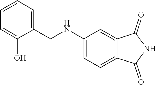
C1(NCC2=CC=CC=C2O)=CC=C2C(=C1)C(=O)NC2=O
